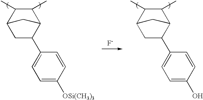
C1C(C2=CC=C([OSi(CH3)3])C=C2)C2C(C)C(C)C1C2.C1C(C2=CC=C(O)C=C2)C2C(C)C(C)C1C2.[F-]
